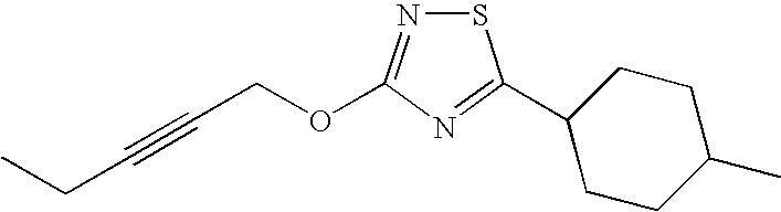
S1N=C(OCC#CCC)N=C1C1CCC(C)CC1
